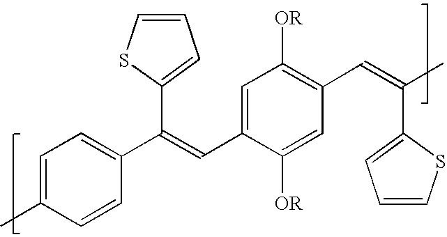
C1=C(C)C=CC(C(=CC2=CC([OR])=C(C=C(C)C3=CC=CS3)C=C2[OR])C2=CC=CS2)=C1
